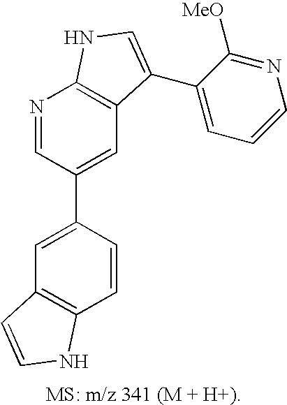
C1=C(C2=CC3=C(N=C2)NC=C3C2=CC=CN=C2[MeO])C=CC2=C1C=CN2
